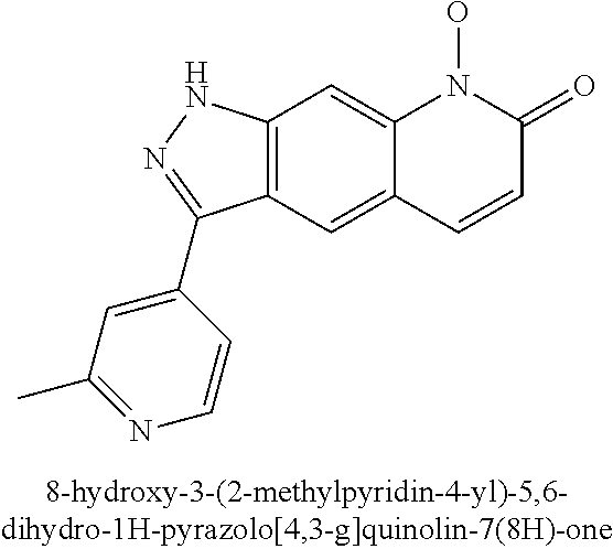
C12=C(C=C3C(=C1)N(O)C(=O)C=C3)C(C1=CC(C)=NC=C1)=NN2
